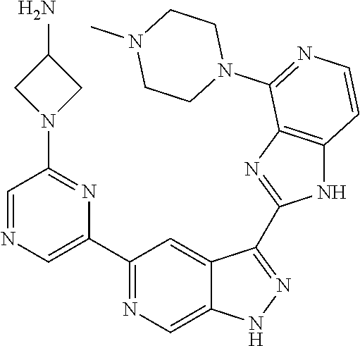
C1(C2=NC=C3C(=C2)C(C2=NC4=C(N2)C=CN=C4N2CCN(C)CC2)=NN3)=CN=CC(N2CC(N)C2)=N1
